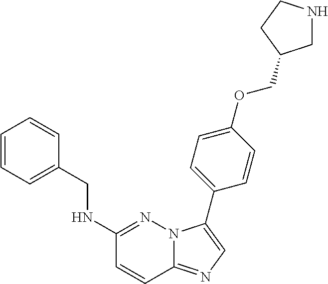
C1(NCC2=CC=CC=C2)=NN2C(=NC=C2C2=CC=C(OCC3CNCC3)C=C2)C=C1
